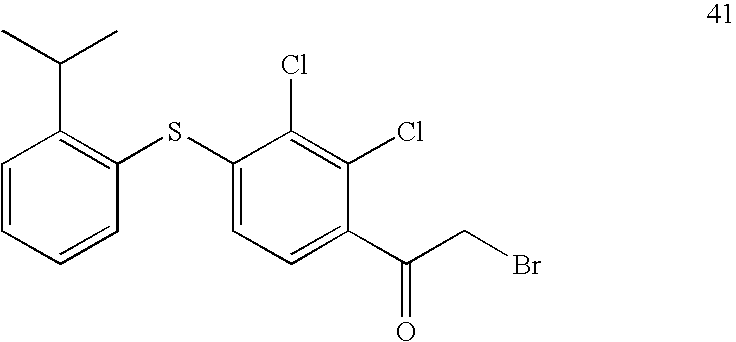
C1=CC=CC(SC2=CC=C(C(CBr)=O)C(Cl)=C2Cl)=C1C(C)C
